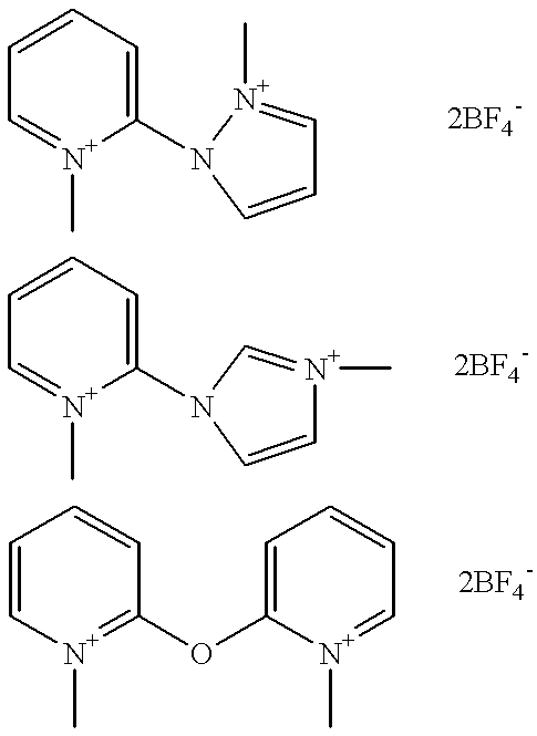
[N+]1(C)=C(OC2=CC=CC=[N+]2C)C=CC=C1.C1(N2C=[N+](C)C=C2)=CC=CC=[N+]1C.C1(N2[N+](C)=CC=C2)=CC=CC=[N+]1C
